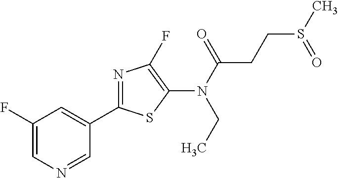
C1=NC=C(F)C=C1C1=NC(F)=C(N(CC)C(CCS(C)=O)=O)S1
